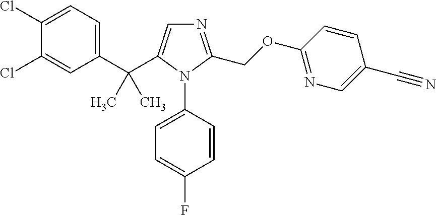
C1(C(C)(C)C2=CN=C(COC3=NC=C(C#N)C=C3)N2C2=CC=C(F)C=C2)=CC=C(Cl)C(Cl)=C1
